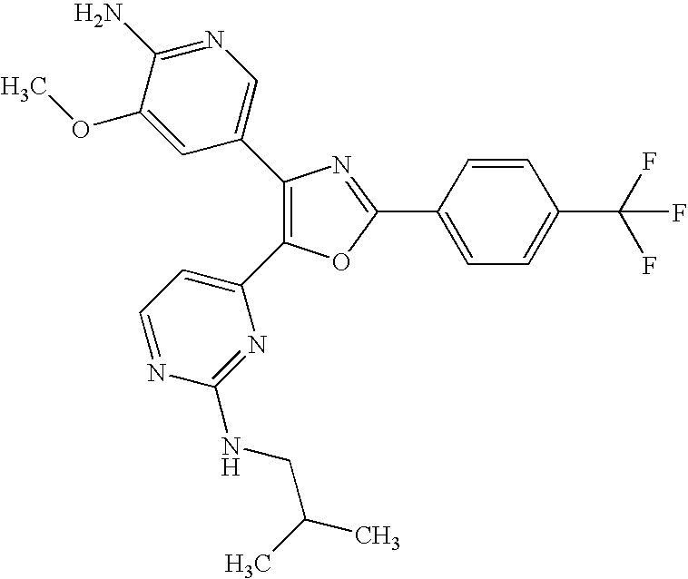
C1(C2=CN=C(N)C(OC)=C2)=C(C2=CC=NC(NCC(C)C)=N2)OC(C2=CC=C(C(F)(F)F)C=C2)=N1
